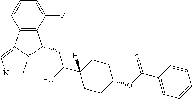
C12=C(C(F)=CC=C1)C(CC(C1([H])CCC(OC(C3=CC=CC=C3)=O)CC1)O)N1C2=CN=C1
